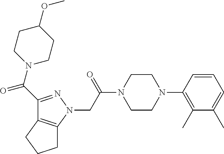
C(C(N1CCN(C2=C(C)C(C)=CC=C2)CC1)=O)N1N=C(C(=O)N2CCC(OC)CC2)C2=C1CCC2
